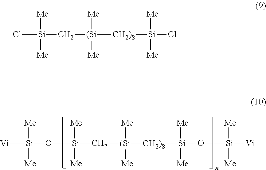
[Vi][Si](O[Si](C[(Si]([CH2)8][Si](O[Si]([Vi])([Me])[Me])([Me])[Me])([Me])[Me])([Me])[Me])([Me])[Me].Cl[Si](C[(Si]([CH2)8][Si](Cl)([Me])[Me])([Me])[Me])([Me])[Me]
